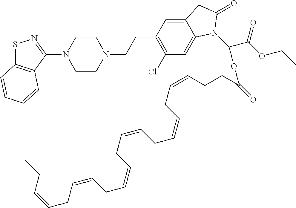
C1CN(CCC2=C(Cl)C=C3C(=C2)CC(=O)N3C(C(OCC)=O)OC(=O)CCC=CCC=CCC=CCC=CCC=CCC=CCC)CCN1C1=NSC2=C1C=CC=C2
